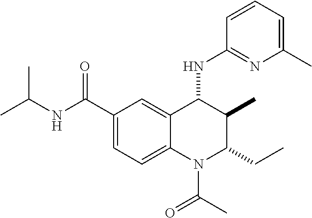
C1(C(NC(C)C)=O)=CC=C2C(=C1)C(NC1=NC(C)=CC=C1)C(C)C(CC)N2C(C)=O
